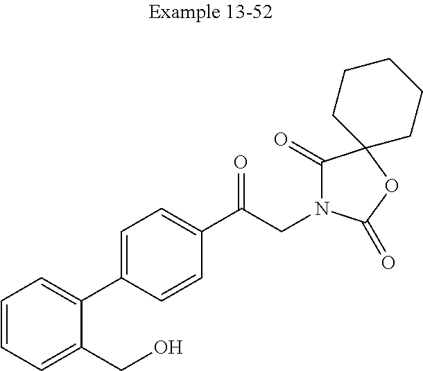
C1=CC=C(CO)C(C2=CC=C(C(CN3C(=O)C4(OC3=O)CCCCC4)=O)C=C2)=C1
